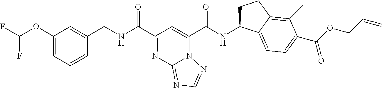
C1(OC(F)F)=CC=CC(CNC(=O)C2=NC3=NC=NN3C(C(=O)NC3CCC4=C(C)C(C(=O)OCC=C)=CC=C34)=C2)=C1
